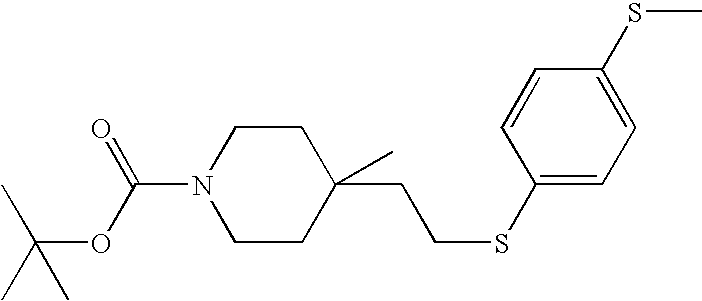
C1CN(C(=O)OC(C)(C)C)CCC1(CCSC1=CC=C(SC)C=C1)C
